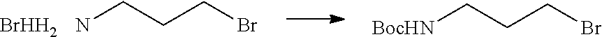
NCCCBr.[BrHH2].[BocHN]CCCBr
